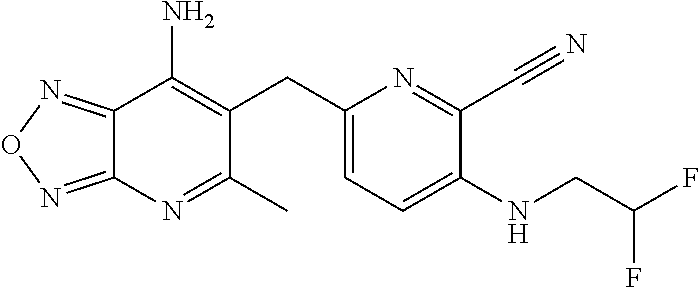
C12=NON=C1N=C(C)C(CC1=CC=C(NCC(F)F)C(C#N)=N1)=C2N
